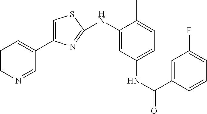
C1=CN=CC(C2=CSC(NC3=CC(NC(=O)C4=CC(F)=CC=C4)=CC=C3C)=N2)=C1
